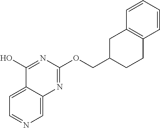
C1=C2C(=CN=C1)N=C(OCC1CCC3=C(C1)C=CC=C3)N=C2O
